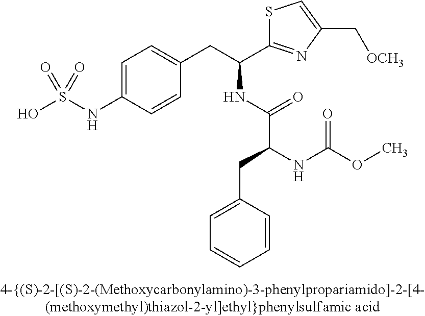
OS(NC1=CC=C(CC(C2=NC(C[OCH3])=CS2)NC(C(NC(OC)=O)CC2=CC=CC=C2)=O)C=C1)(=O)=O
